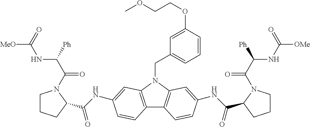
C1CCC(C(NC2=CC3=C(C4=C(N3CC3=CC=CC(OCCOC)=C3)C=C(NC(C3CCCN3C(C(NC([OMe])=O)[Ph])=O)=O)C=C4)C=C2)=O)N1C(C(NC([MeO])=O)[Ph])=O
